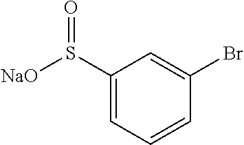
C1(S([NaO])=O)=CC=CC(Br)=C1
